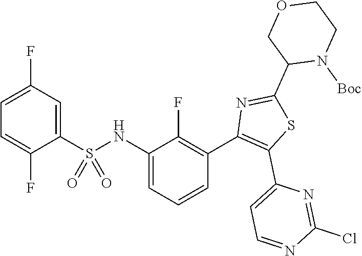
C1(NS(C2=CC(F)=CC=C2F)(=O)=O)=CC=CC(C2=C(C3=CC=NC(Cl)=N3)SC(C3N([Boc])CCOC3)=N2)=C1F
